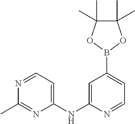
C1=C(B2OC(C)(C)C(C)(C)O2)C=C(NC2=CC=NC(C)=N2)N=C1
